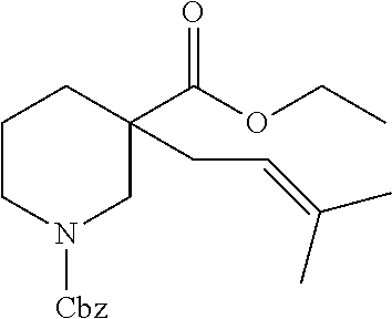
C1CN([Cbz])CC(C(OCC)=O)(CC=C(C)C)C1
